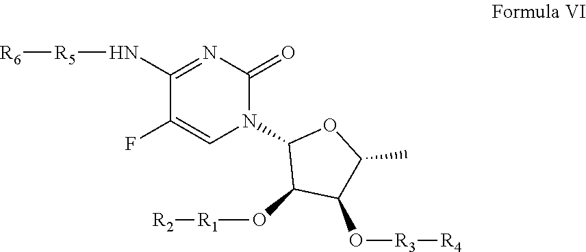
N1=C(N[R5][R6])C(F)=CN(C2C(O[R1][R2])C(O[R3][R4])C(C)O2)C1=O
